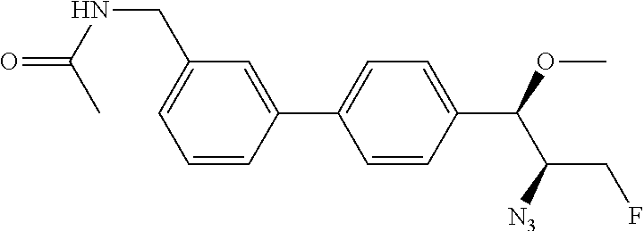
C1(C(C(CF)[N3])OC)=CC=C(C2=CC(CNC(C)=O)=CC=C2)C=C1
